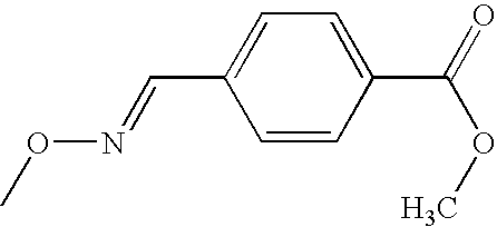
CON=CC1=CC=C(C(=O)OC)C=C1
